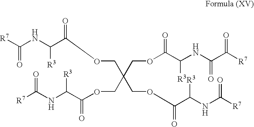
[R7]C(NC(C(OCC(COC(C(NC([R7])=O)[R3])=O)(COC(C(NC(C([R7])=O)=O)[R3])=O)COC(C(NC([R7])=O)[R3])=O)=O)[R3])=O
